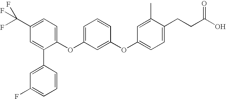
C1=C(C2=CC(F)=CC=C2)C(OC2=CC=CC(OC3=CC=C(CCC(O)=O)C(C)=C3)=C2)=CC=C1C(F)(F)F
